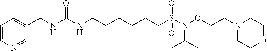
C1=CN=CC(CNC(NCCCCCCS(N(OCCN2CCOCC2)C(C)C)(=O)=O)=O)=C1
